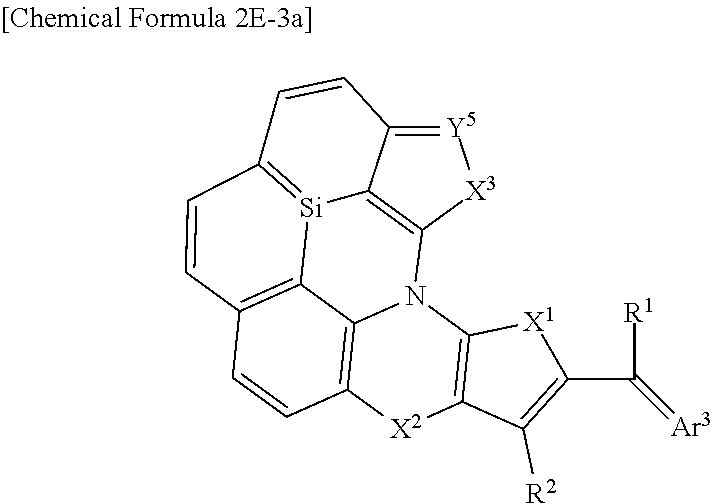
[Y5]1=C2C3=C([X3]1)N1C4=C(C=CC5=C4[Si]3=C(C=C2)C=C5)[X2]C2=C1[X1]C(C([R1])=[Ar3])=C2[R2]
